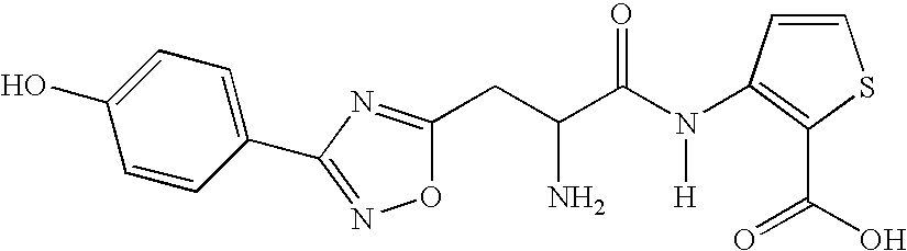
C1=CC(C2=NOC(CC(C(N([H])C3=C(C(=O)O)SC=C3)=O)N)=N2)=CC=C1O
